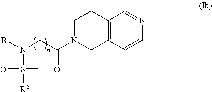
[R1]N(CC(N1CC2=C(CC1)C=NC=C2)=O)S([R2])(=O)=O
